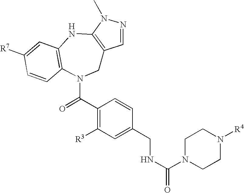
C1=NN(C)C2=C1CN(C(C1=C([R3])C=C(CNC(=O)N3CCN([R4])CC3)C=C1)=O)C1=C(N2)C=C([R7])C=C1
